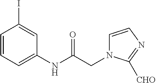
C1=CC=C(NC(CN2C=CN=C2[CHO])=O)C=C1I
